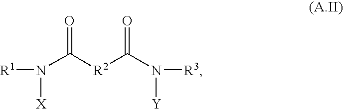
[R1]N([X])C([R2]C(N([R3])[Y])=O)=O
